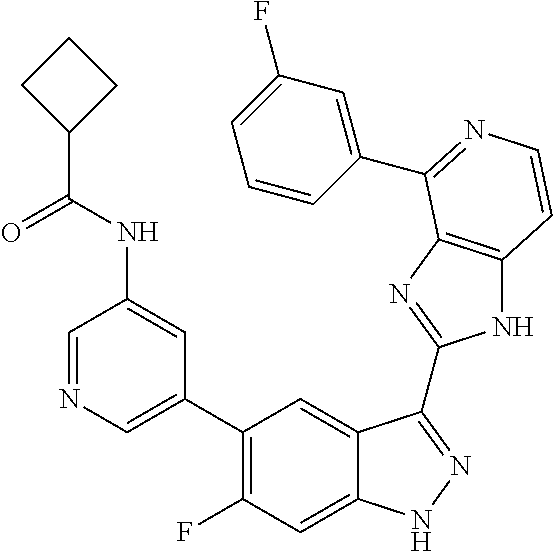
C1=C(C2=C(F)C=C3C(=C2)C(C2=NC4=C(N2)C=CN=C4C2=CC(F)=CC=C2)=NN3)C=C(NC(C2CCC2)=O)C=N1
